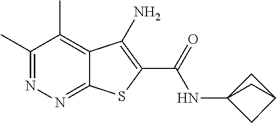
C1(C)=NN=C2C(=C1C)C(N)=C(C(=O)NC13CC(C1)C3)S2
